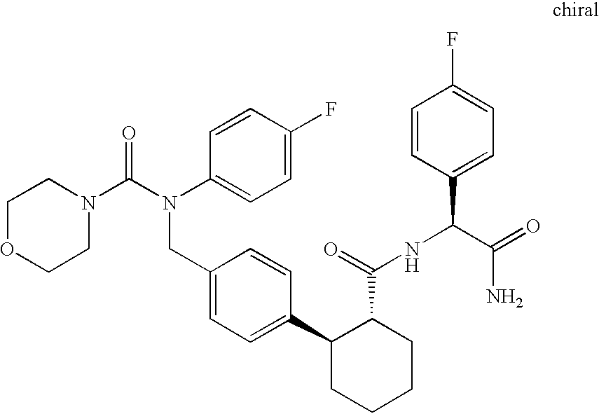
C1(CN(C(=O)N2CCOCC2)C2=CC=C(F)C=C2)=CC=C(C2CCCCC2C(NC(C2=CC=C(F)C=C2)C(=O)N)=O)C=C1
